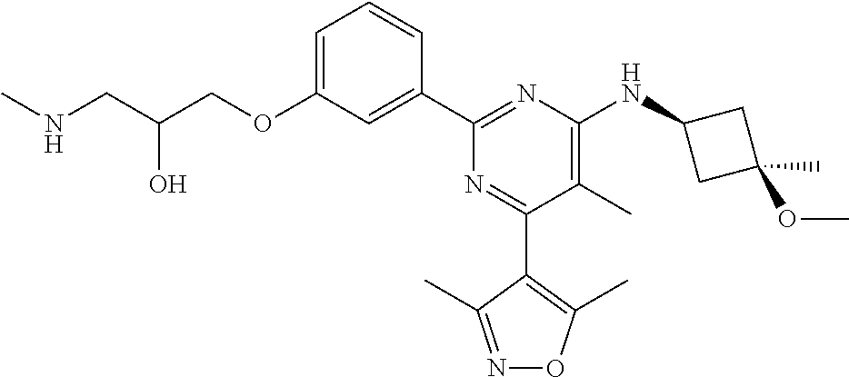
C1=C(OCC(CNC)O)C=C(C2=NC(NC3CC(OC)(C)C3)=C(C)C(C3=C(C)ON=C3C)=N2)C=C1
